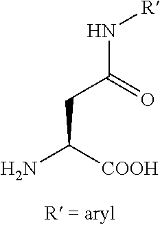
[R]NC(CC(N)[COOH])=O
